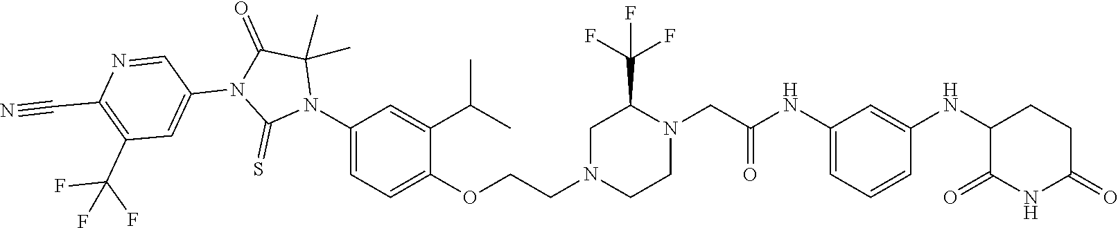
C1=C(NC(CN2C(C(F)(F)F)CN(CCOC3=CC=C(N4C(C)(C)C(=O)N(C5=CC(C(F)(F)F)=C(C#N)N=C5)C4=S)C=C3C(C)C)CC2)=O)C=C(NC2C(=O)NC(=O)CC2)C=C1
